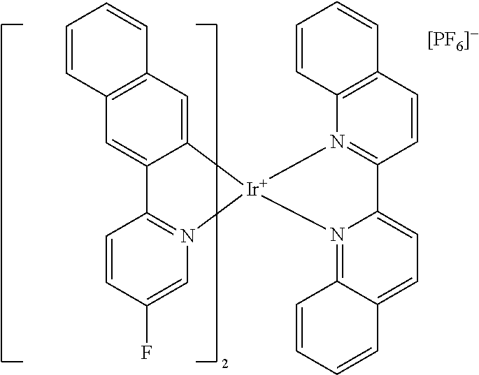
C12=C(C=C3C(=C1)C1=N(C=C(F)C=C1)[Ir]31N3=C(C=CC4=C3C=CC=C4)C3=CC=C4C(=N31)C=CC=C4)C=CC=C2
